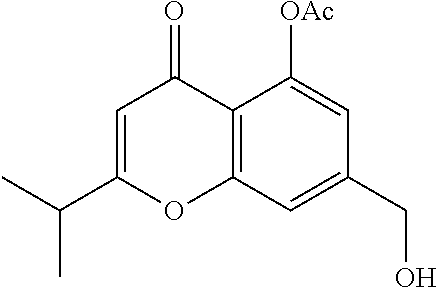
C12=C(C=C(CO)C=C1[OAc])OC(C(C)C)=CC2=O
